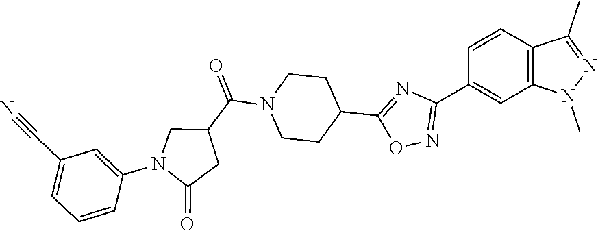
C1=CC2=C(C=C1C1=NOC(C3CCN(C(=O)C4CN(C5=CC(C#N)=CC=C5)C(=O)C4)CC3)=N1)N(C)N=C2C
